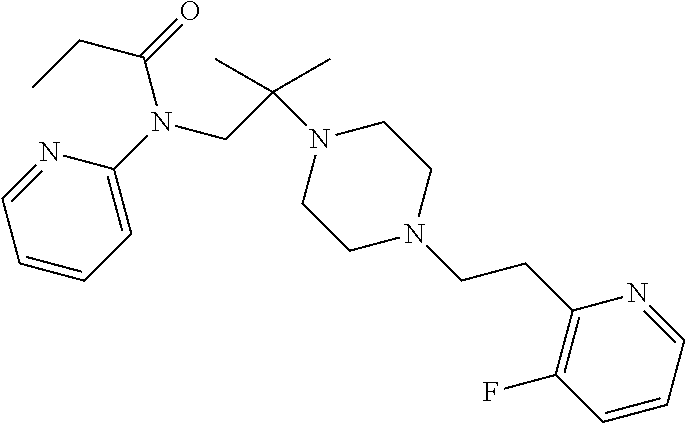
N1=CC=CC=C1N(CC(N1CCN(CCC2=C(F)C=CC=N2)CC1)(C)C)C(=O)CC
